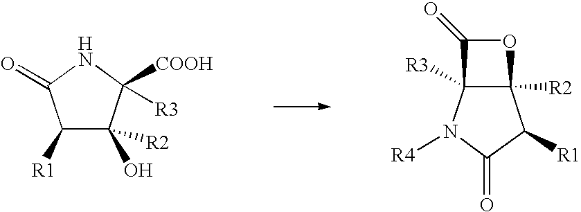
C1([R1])C(O)([R2])C([COOH])([R3])NC1=O.C12([R2])C([R3])(N([R4])C(=O)C1[R1])C(=O)O2
